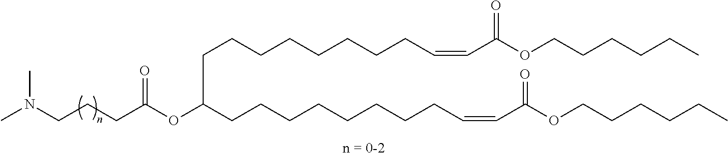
N(CCCC(OC(CCCCCCCCC=CC(OCCCCCC)=O)CCCCCCCCC=CC(OCCCCCC)=O)=O)(C)C
